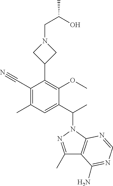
C1(C#N)=C(C)C=C(C(C)N2N=C(C)C3=C2N=CN=C3N)C(OC)=C1C1CN(CC(O)C)C1
